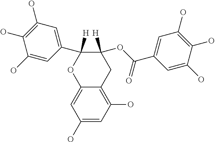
C1(O)=CC(O)=C2C(=C1)OC(C1=CC(O)=C(O)C(O)=C1)([H])C(OC(C1=CC(O)=C(O)C(O)=C1)=O)([H])C2
